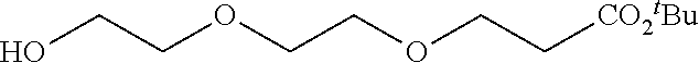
OCCOCCOCC[CO2tBu]
